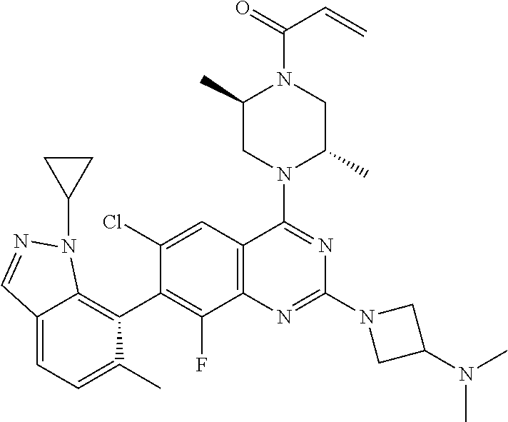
C12=C(C=C(Cl)C(C3=C4C(=CC=C3C)C=NN4C3CC3)=C1F)C(N1C(C)CN(C(=O)C=C)C(C)C1)=NC(N1CC(N(C)C)C1)=N2
